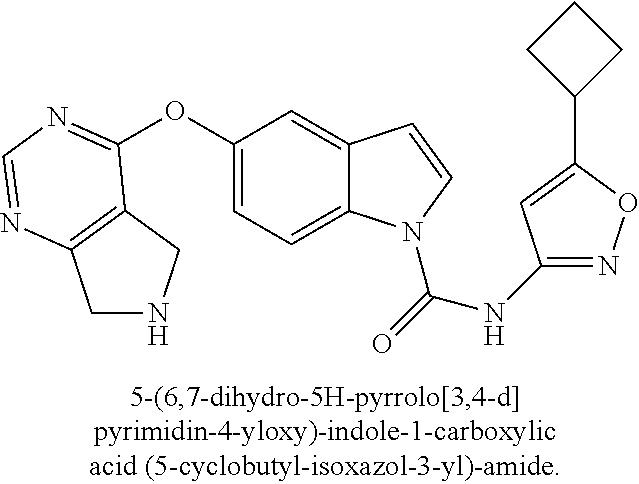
O(C1=CC=C2C(=C1)C=CN2C(=O)NC1=NOC(C2CCC2)=C1)C1=NC=NC2=C1CNC2
